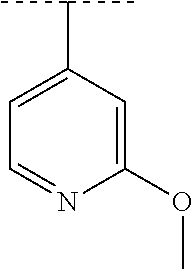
C1(OC)=CC(C(C)C)=CC=N1
